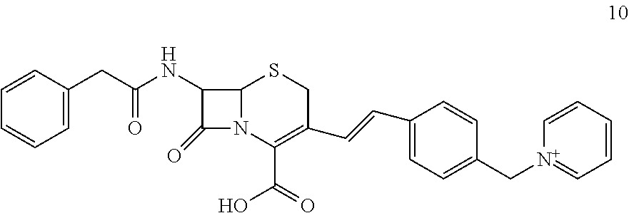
C12N(C(C(=O)O)=C(C=CC3=CC=C(C[N+]4=CC=CC=C4)C=C3)CS1)C(=O)C2NC(=O)CC1=CC=CC=C1
